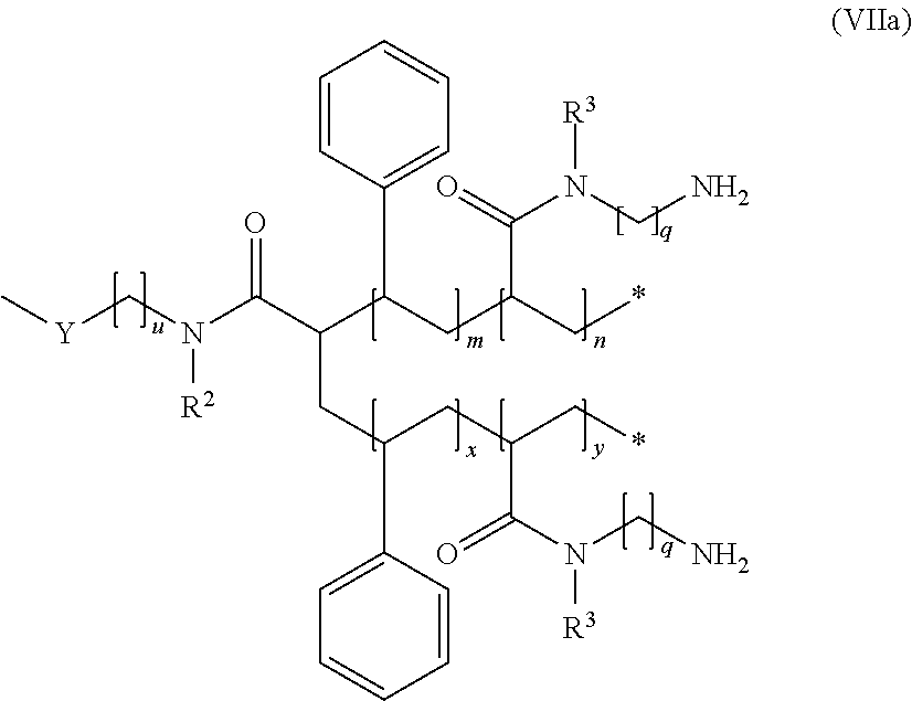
C1=CC(C(CC(C*)C(=O)N([R3])CN)C(C(N(C[Y]C)[R2])=O)CC(C2=CC=CC=C2)CC(C*)C(N(CN)[R3])=O)=CC=C1
